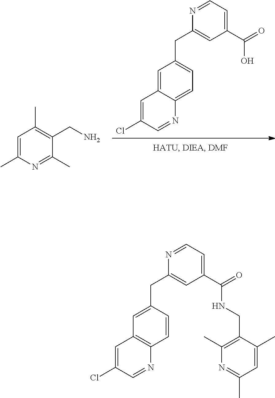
C1(Cl)=CC2=CC(CC3=CC(C(=O)O)=CC=N3)=CC=C2N=C1.C1=C(C)N=C(C)C(CN)=C1C.C1(Cl)=CC2=C(N=C1)C=CC(CC1=CC(C(=O)NCC3=C(C)N=C(C)C=C3C)=CC=N1)=C2
